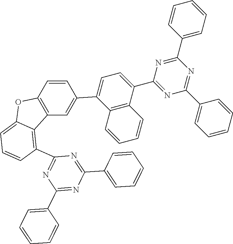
C1=CC2=C(C=C1C1=CC=C(C3=NC(C4=CC=CC=C4)=NC(C4=CC=CC=C4)=N3)C3=C1C=CC=C3)C1=C(C3=NC(C4=CC=CC=C4)=NC(C4=CC=CC=C4)=N3)C=CC=C1O2
